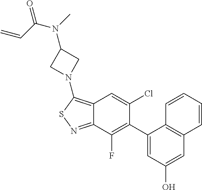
C12=C(N3CC(N(C)C(C=C)=O)C3)SN=C1C(F)=C(C1=CC(O)=CC3=C1C=CC=C3)C(Cl)=C2
